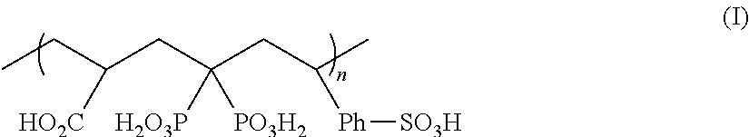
CCC(CC(CC(C)[Ph][SO3H])([H2O3P])[PO3H2])[HO2C]
